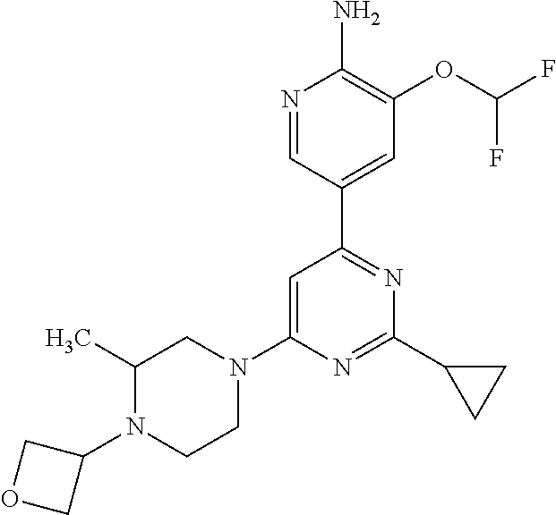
N1=CC(C2=NC(C3CC3)=NC(N3CC(C)N(C4COC4)CC3)=C2)=CC(OC(F)F)=C1N
